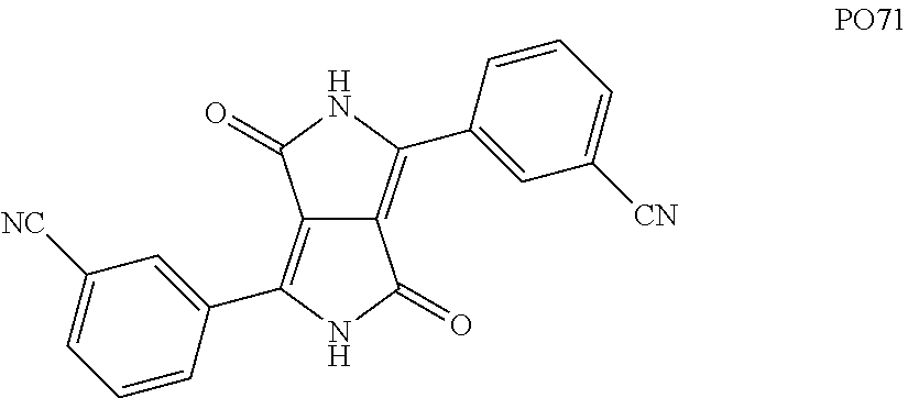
C12=C(C3=CC([NC])=CC=C3)NC(=O)C1=C(C1=CC([CN])=CC=C1)NC2=O
